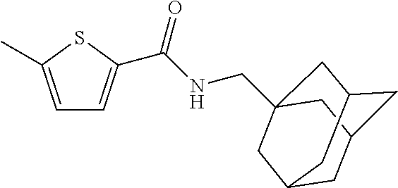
C1=C(C)SC(C(NCC23CC4CC(CC(C2)C4)C3)=O)=C1
